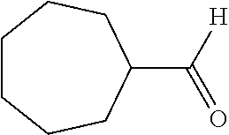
C1(C([H])=O)CCCCCC1
